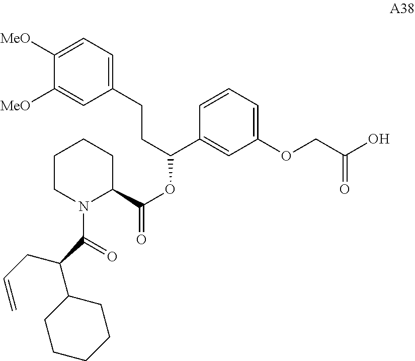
C1CN(C(=O)C(CC=C)C2CCCCC2)C(C(OC(C2=CC(OCC(O)=O)=CC=C2)CCC2=CC=C([MeO])C([MeO])=C2)=O)CC1
